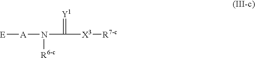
[E][A]N(C(=[Y1])[X3][R7-c])[R6-c]
